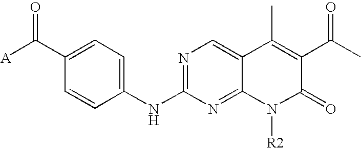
C1=CC(NC2=NC=C3C(=N2)N([R2])C(=O)C(C(C)=O)=C3C)=CC=C1C([A])=O
